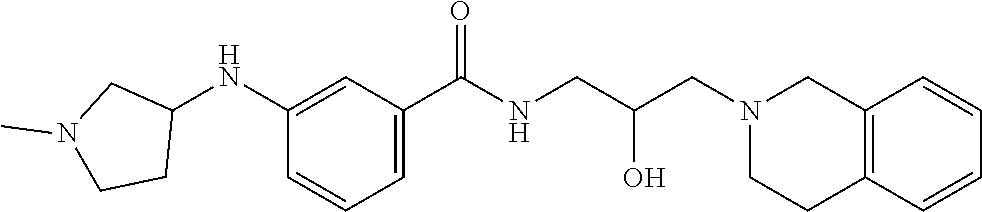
C1(NC2CN(C)CC2)=CC(C(NCC(CN2CCC3=C(C2)C=CC=C3)O)=O)=CC=C1
